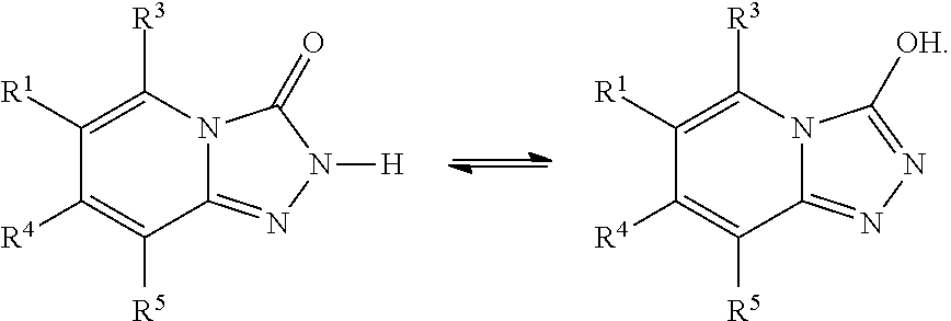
C1([R1])=C([R3])N2C(=NN([H])C2=O)C([R5])=C1[R4].C1([R1])=C([R3])N2C(=NN=C2[OH])C([R5])=C1[R4]
